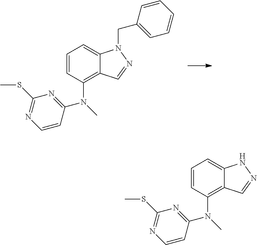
C1=CC(N(C2=NC(SC)=NC=C2)C)=C2C(=C1)N(CC1=CC=CC=C1)N=C2.C1=CC(N(C2=NC(SC)=NC=C2)C)=C2C(=C1)NN=C2
